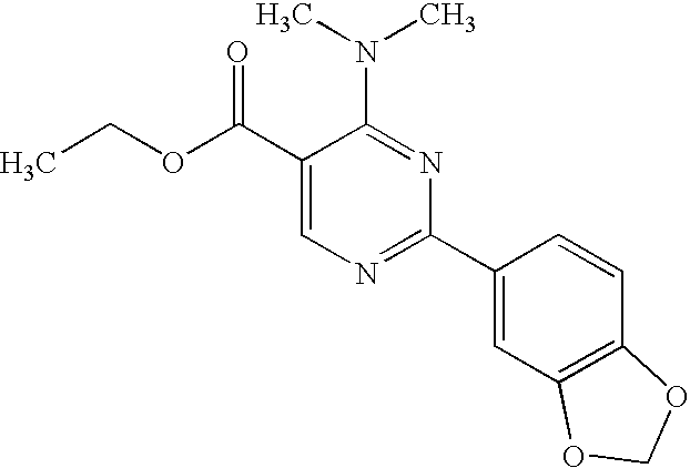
C1(C(OCC)=O)=CN=C(C2=CC3=C(C=C2)OCO3)N=C1N(C)C
